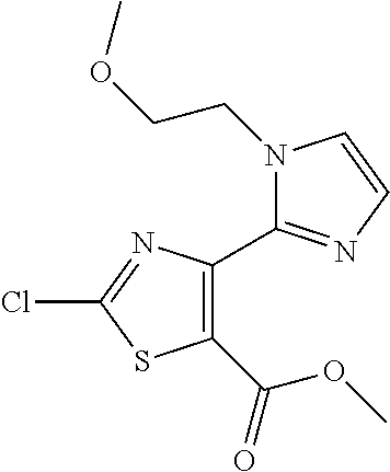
ClC1=NC(C2=NC=CN2CCOC)=C(C(OC)=O)S1
